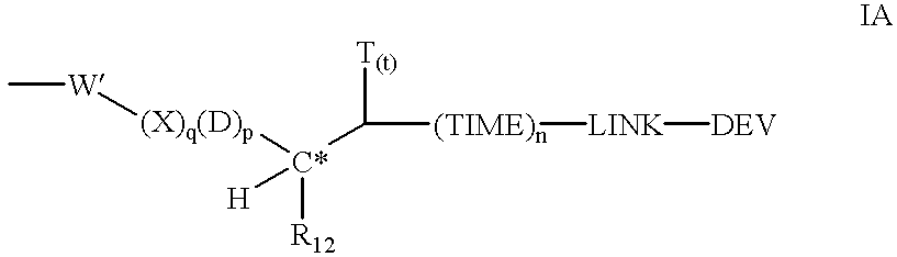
C[W][(X)q(D)p][C*]([H])([R12])C([(TIME)n][LINK][DEV])[T(t)]
